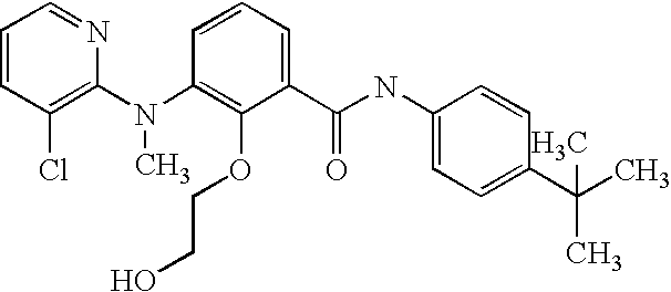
C1=CC(Cl)=C(N(C2=C(OCCO)C(C(NC3=CC=C(C(C)(C)C)C=C3)=O)=CC=C2)C)N=C1
